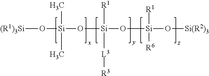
[(R1)3Si]O[Si](C)(C)O[Si]([R1])(O[Si]([R1])(O[Si(R2)3])[R6])[L3][R3]
